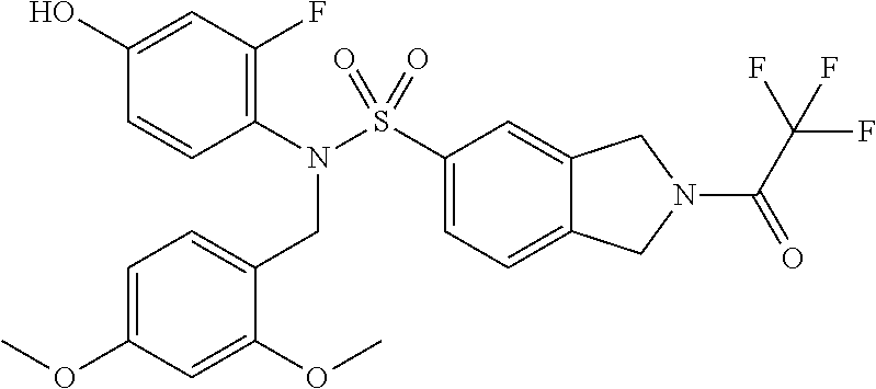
C1(N(S(C2=CC=C3C(=C2)CN(C(C(F)(F)F)=O)C3)(=O)=O)CC2=CC=C(OC)C=C2OC)=C(F)C=C(O)C=C1
